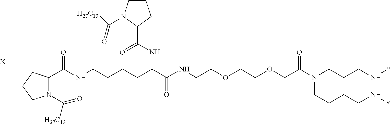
N1(C([H27C13])=O)C(C(NCCCCC(C(NCCOCCOCC(N(CCCN*)CCCCN*)=O)=O)NC(C2CCCN2C([H27C13])=O)=O)=O)CCC1
